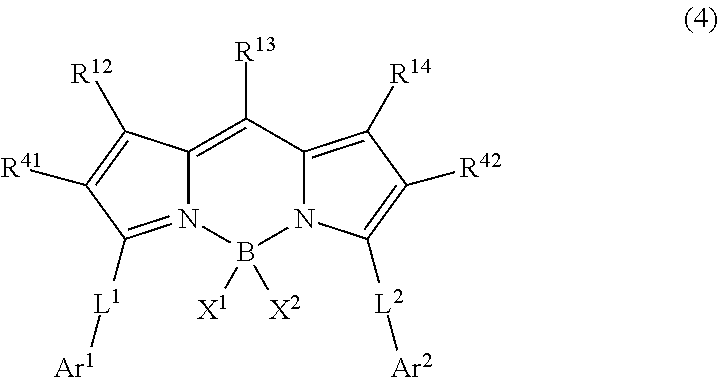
C12=C([R13])C3=C([R14])C([R42])=C([L2][Ar2])N3B([X2])([X1])N1=C([L1][Ar1])C([R41])=C2[R12]
